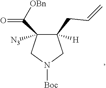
C1(CC=C)([H])C(C([OBn])=O)([N3])CN([Boc])C1
